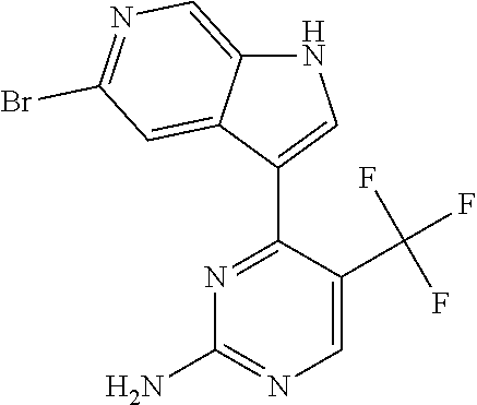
N1C2=CN=C(Br)C=C2C(C2=NC(N)=NC=C2C(F)(F)F)=C1
